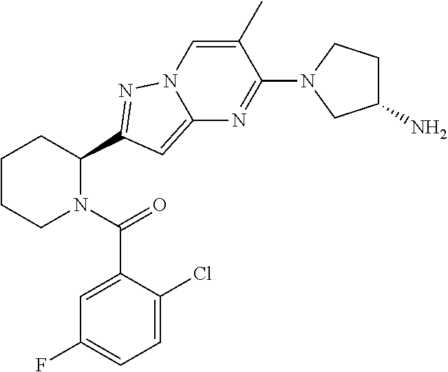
C1CCN(C(=O)C2=CC(F)=CC=C2Cl)C(C2=NN3C(=C2)N=C(N2CC(N)CC2)C(C)=C3)C1
